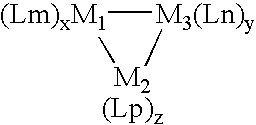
[(Lm)xM1]1[M3(Ln)y][M2(Lp)z]1
